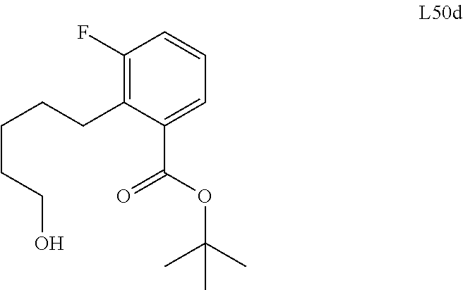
C1(F)=C(CCCCCO)C(C(OC(C)(C)C)=O)=CC=C1
